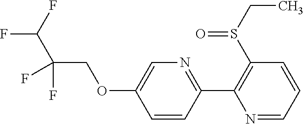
C1=C(OCC(C(F)F)(F)F)C=CC(C2=C(S(CC)=O)C=CC=N2)=N1
